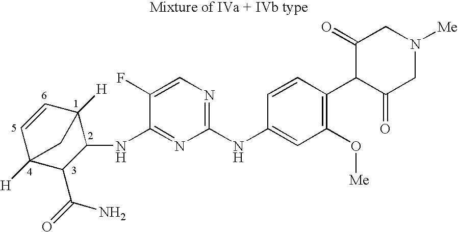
C1=CC2([H])C(NC3=NC(NC4=CC(O[Me])=C(C5C(=O)CN([Me])CC5=O)C=C4)=NC=C3F)C(C(=O)N)C1([H])C2
